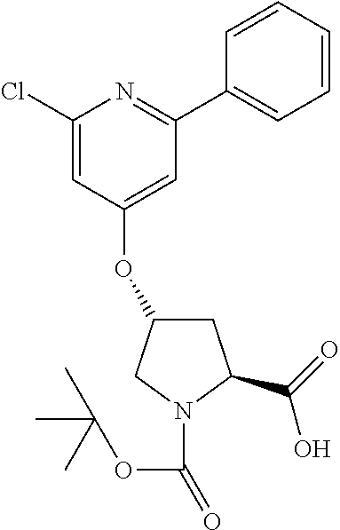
C1(Cl)=CC(OC2CC(C(O)=O)N(C(OC(C)(C)C)=O)C2)=CC(C2=CC=CC=C2)=N1
